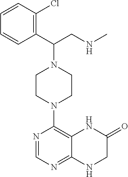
N1=CN=C2C(=C1N1CCN(C(C3=C(Cl)C=CC=C3)CNC)CC1)NC(=O)CN2
